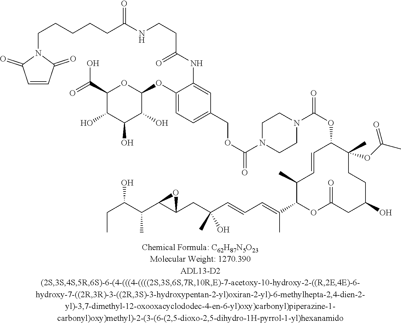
O(C(N1CCN(C(OC2C(C)(OC(C)=O)CCC(O)CC(=O)OC(C(=CC=CC(CC3C(C(C(CC)O)C)O3)(C)O)C)C(C)C=C2)=O)CC1)=O)CC1=CC=C(OC2OC(C(=O)O)C(O)C(O)C2O)C(NC(CCNC(CCCCCN2C(=O)C=CC2=O)=O)=O)=C1
